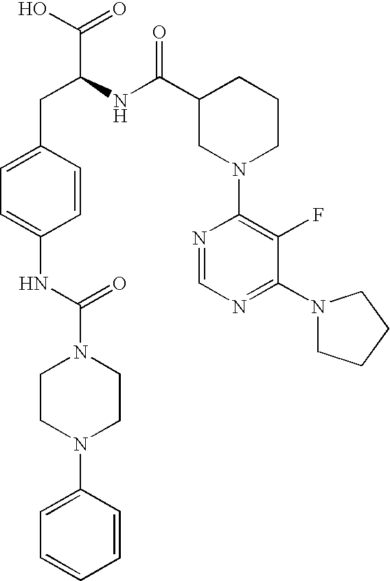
C1=CC(CC(NC(C2CN(C3=C(F)C(N4CCCC4)=NC=N3)CCC2)=O)C(=O)O)=CC=C1NC(N1CCN(C2=CC=CC=C2)CC1)=O
